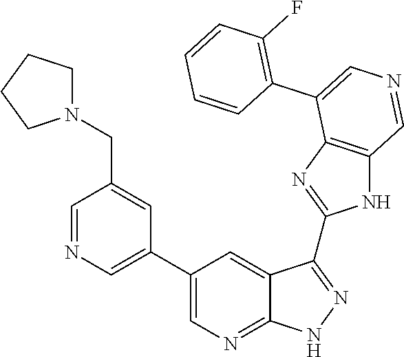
C1=NC=C(C2=CN=C3C(=C2)C(C2=NC4=C(N2)C=NC=C4C2=C(F)C=CC=C2)=NN3)C=C1CN1CCCC1
